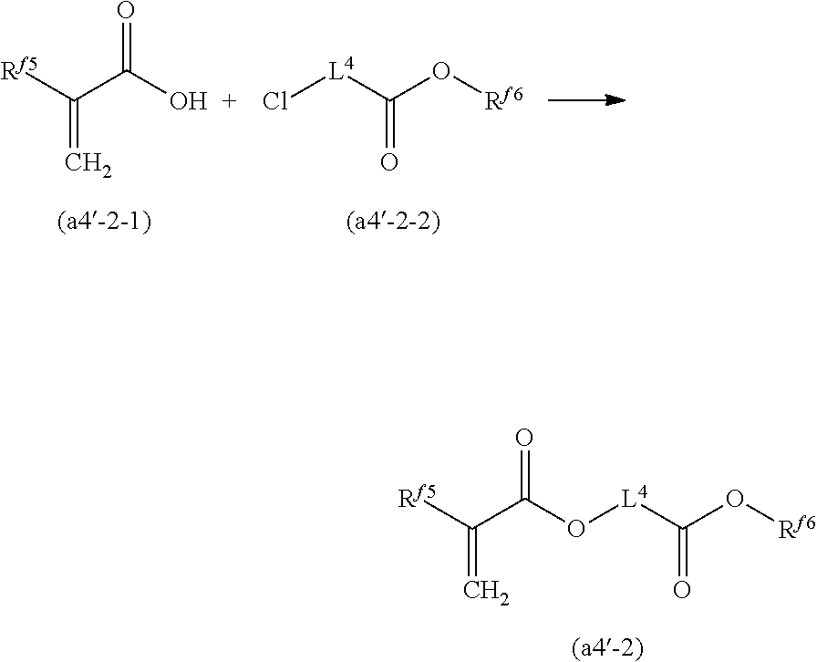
O([L4]C(=O)O[Rf6])C(=O)C(=C)[Rf5].C(=C)(C(=O)O)[Rf5].Cl[L4]C(=O)O[Rf6]
